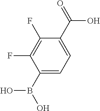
C1(F)=C(F)C(B(O)O)=CC=C1C(O)=O
